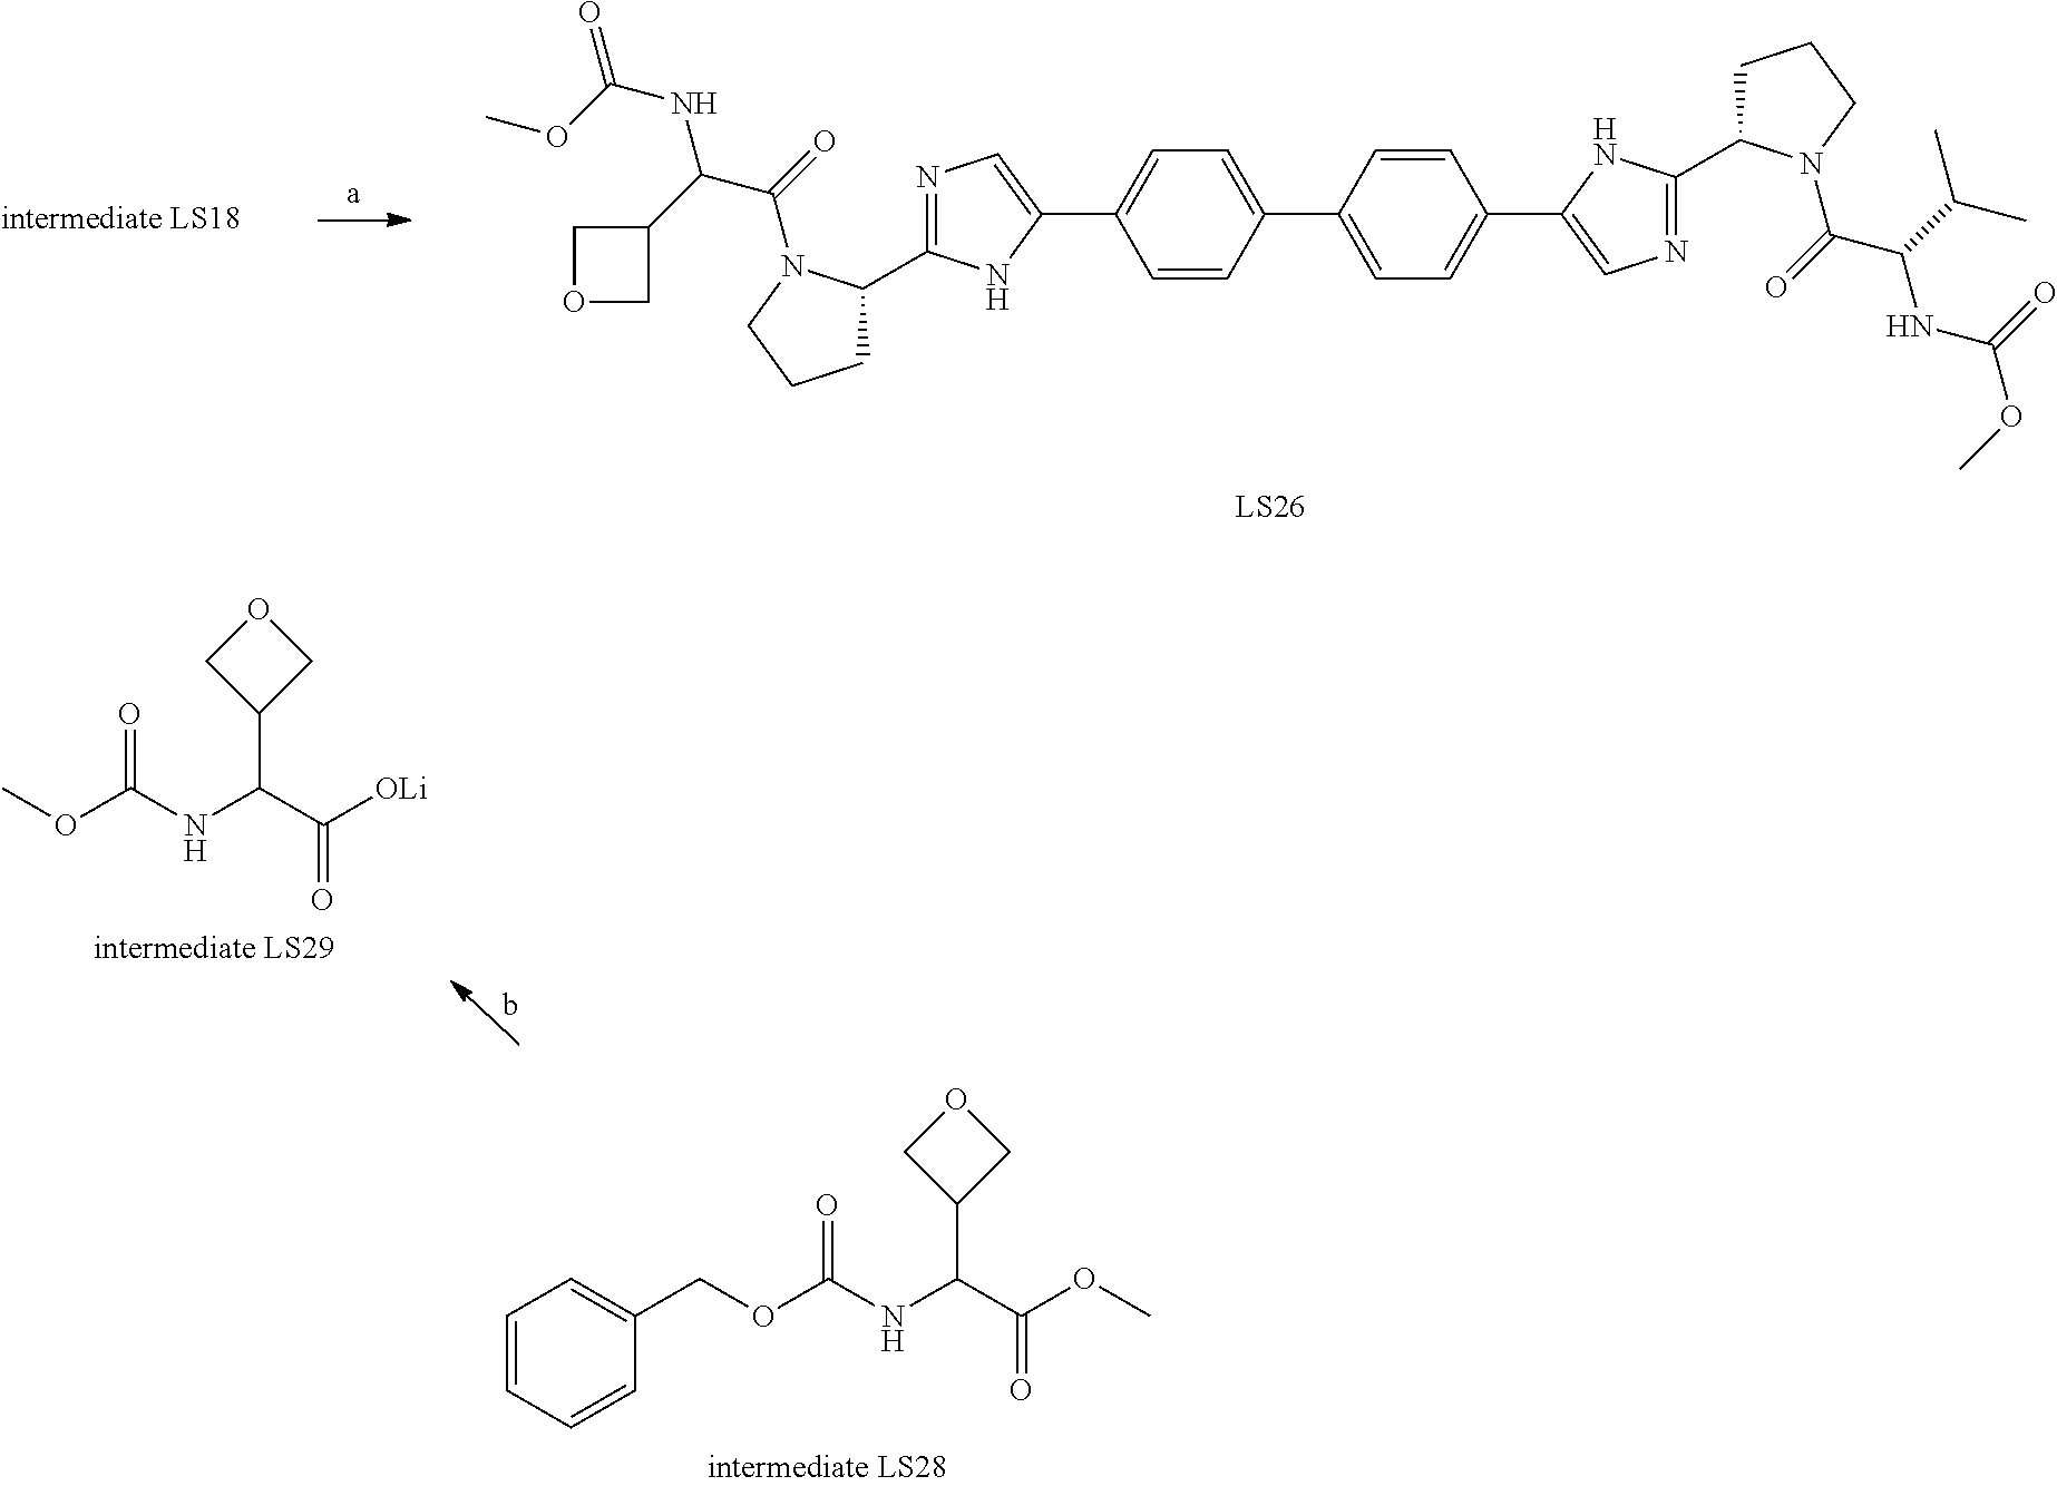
C1C(C2=NC=C(C3=CC=C(C4=CC=C(C5=CN=C(C6CCCN6C(=O)C(C(C)C)NC(=O)OC)N5)C=C4)C=C3)N2)N(C(=O)C(NC(OC)=O)C2COC2)CC1.C1(C(C([OLi])=O)NC(OC)=O)COC1.C1(C(C(OC)=O)NC(OCC2=CC=CC=C2)=O)COC1
